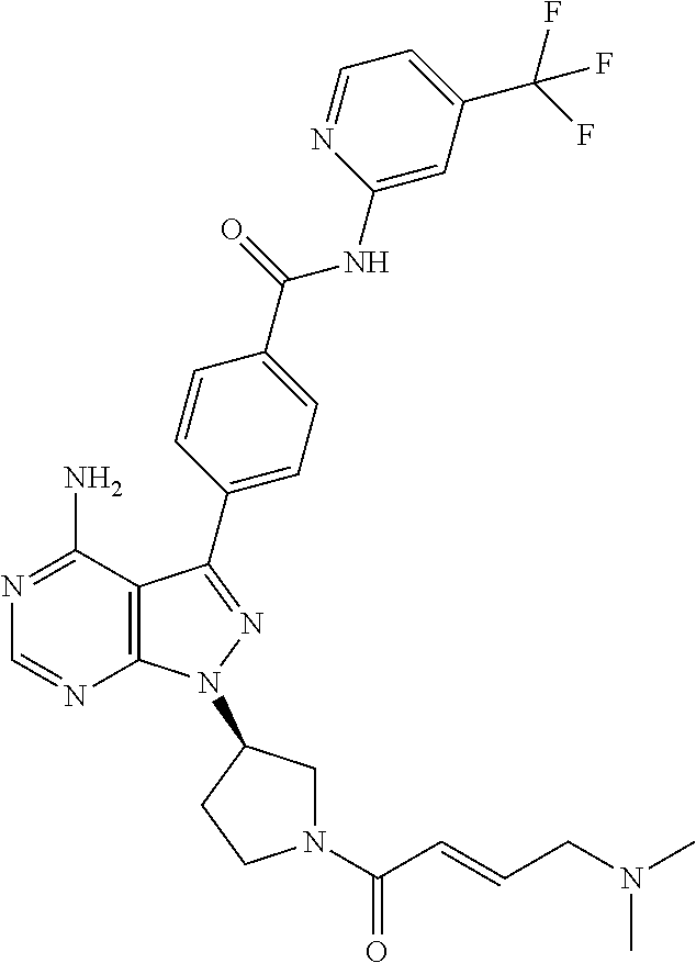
N1=C(N)C2=C(N=C1)N(C1CN(C(C=CCN(C)C)=O)CC1)N=C2C1=CC=C(C(NC2=CC(C(F)(F)F)=CC=N2)=O)C=C1
